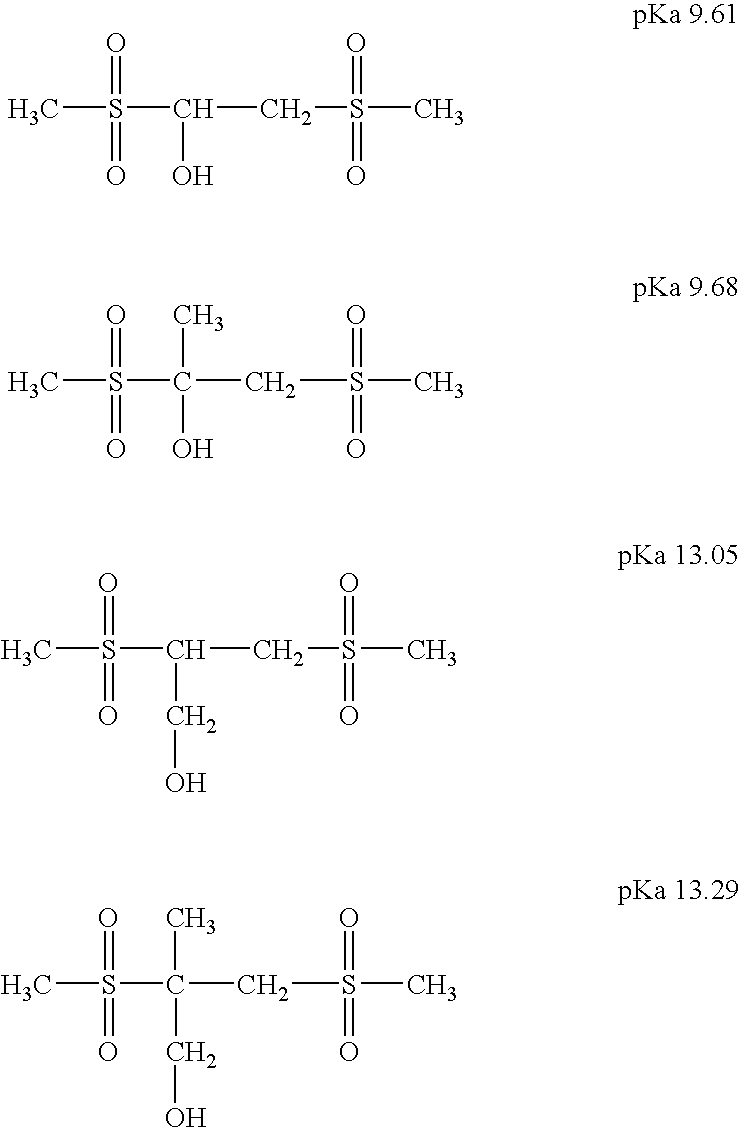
CS(C(CS(C)(=O)=O)O)(=O)=O.CS(C(CS(C)(=O)=O)(O)C)(=O)=O.CS(C(CS(C)(=O)=O)CO)(=O)=O.CS(C(CS(C)(=O)=O)(CO)C)(=O)=O
